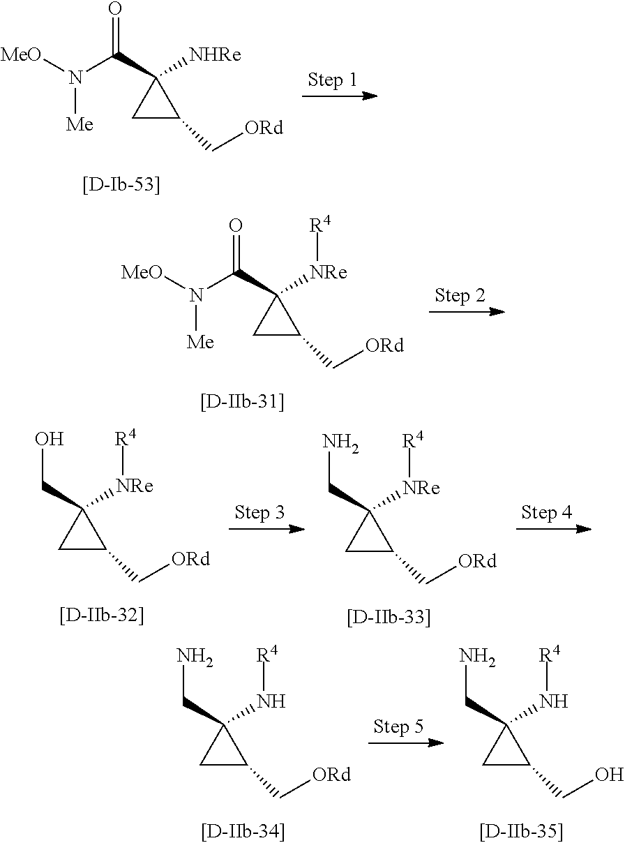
C1C(C[ORd])C1(C(N([MeO])[Me])=O)[NHRe].C1C(C[ORd])C1(C(N([MeO])[Me])=O)[NRe][R4].C1C(C[ORd])C1(CO)[NRe][R4].C1C(C[ORd])C1(CN)[NRe][R4].C1C(C[ORd])C1(CN)N[R4].C1C(CO)C1(CN)N[R4]
